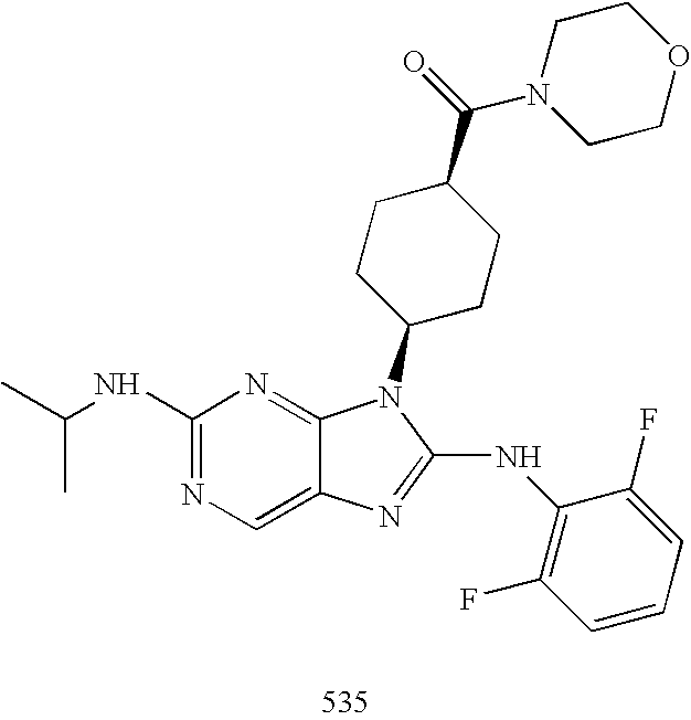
C1(NC(C)C)=NC=C2C(=N1)N(C1CCC(C(=O)N3CCOCC3)CC1)C(NC1=C(F)C=CC=C1F)=N2
